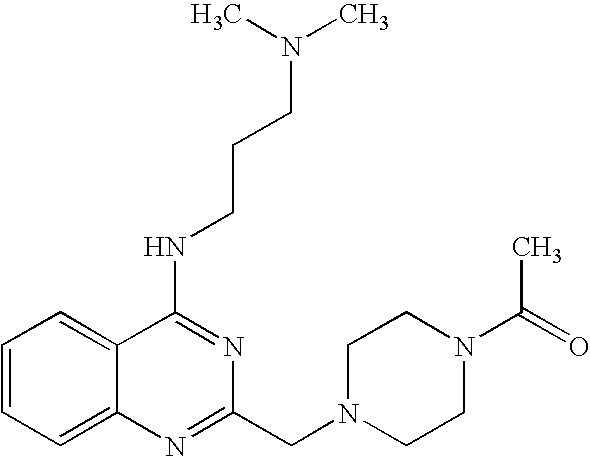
C1=CC=C2C(=C1)C(NCCCN(C)C)=NC(CN1CCN(C(=O)C)CC1)=N2
